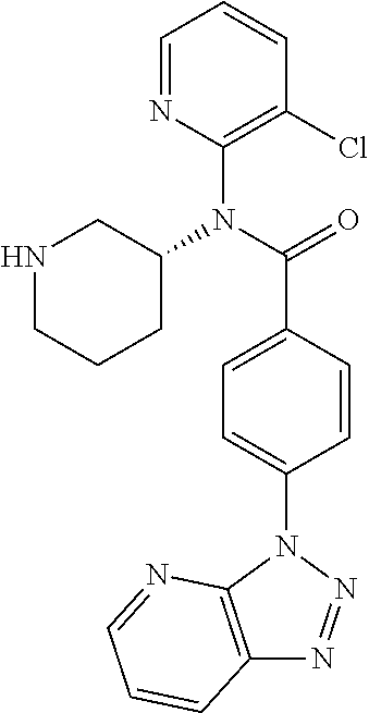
C1=NC(N(C(=O)C2=CC=C(N3N=NC4=C3N=CC=C4)C=C2)C2CCCNC2)=C(Cl)C=C1
